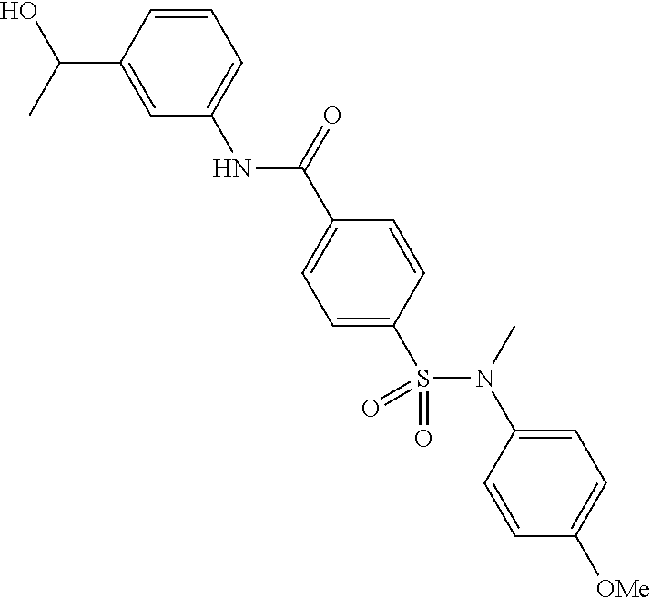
N(C(C1=CC=C(S(N(C2=CC=C([OMe])C=C2)C)(=O)=O)C=C1)=O)C1=CC=CC(C(O)C)=C1
